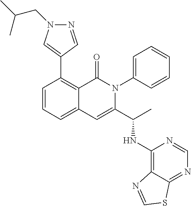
C1(C2=CN(CC(C)C)N=C2)=C2C(=CC=C1)C=C(C(C)NC1=C3C(=NC=N1)SC=N3)N(C1=CC=CC=C1)C2=O
